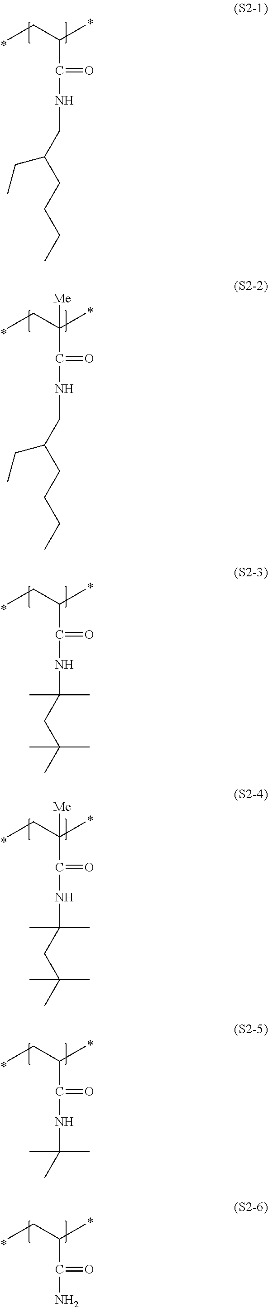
CCC(C(NC(CC(C)(C)C)(C)C)=O)C.CCC(C(NCC(CCCC)CC)=O)C.CCC(C(NCC(CCCC)CC)=O)(C)[Me].CCC(C(NC(CC(C)(C)C)(C)C)=O)(C)[Me].CCC(C(NC(C)(C)C)=O)C.CCC(C(N)=O)C
